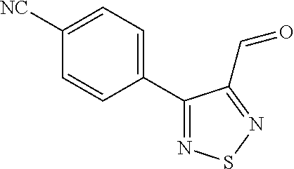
C1(C2=NSN=C2C=O)=CC=C([NC])C=C1
